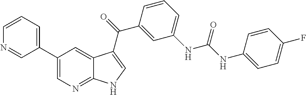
C1(C2=CC=CN=C2)=CN=C2C(=C1)C(C(=O)C1=CC(NC(NC3=CC=C(F)C=C3)=O)=CC=C1)=CN2
